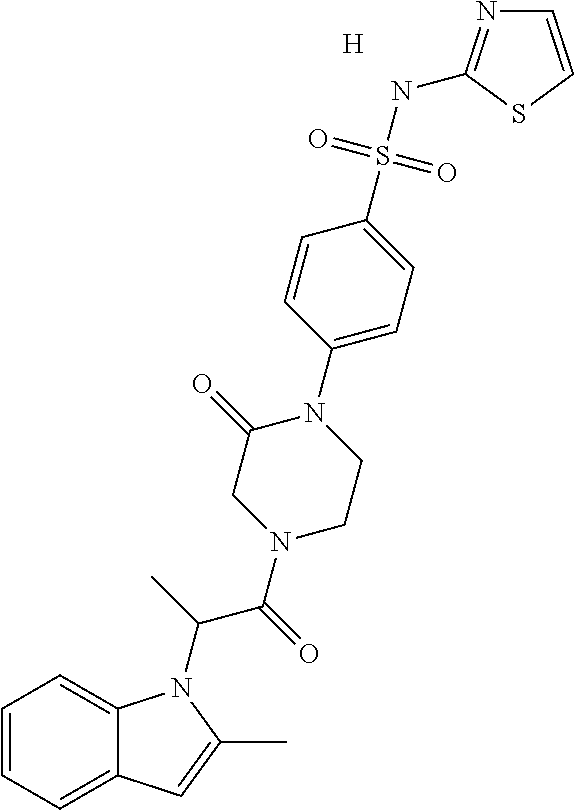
[H].C1=CC=C2C(=C1)N(C(C)C(=O)N1CC(=O)N(C3=CC=C(S(NC4=NC=CS4)(=O)=O)C=C3)CC1)C(C)=C2
